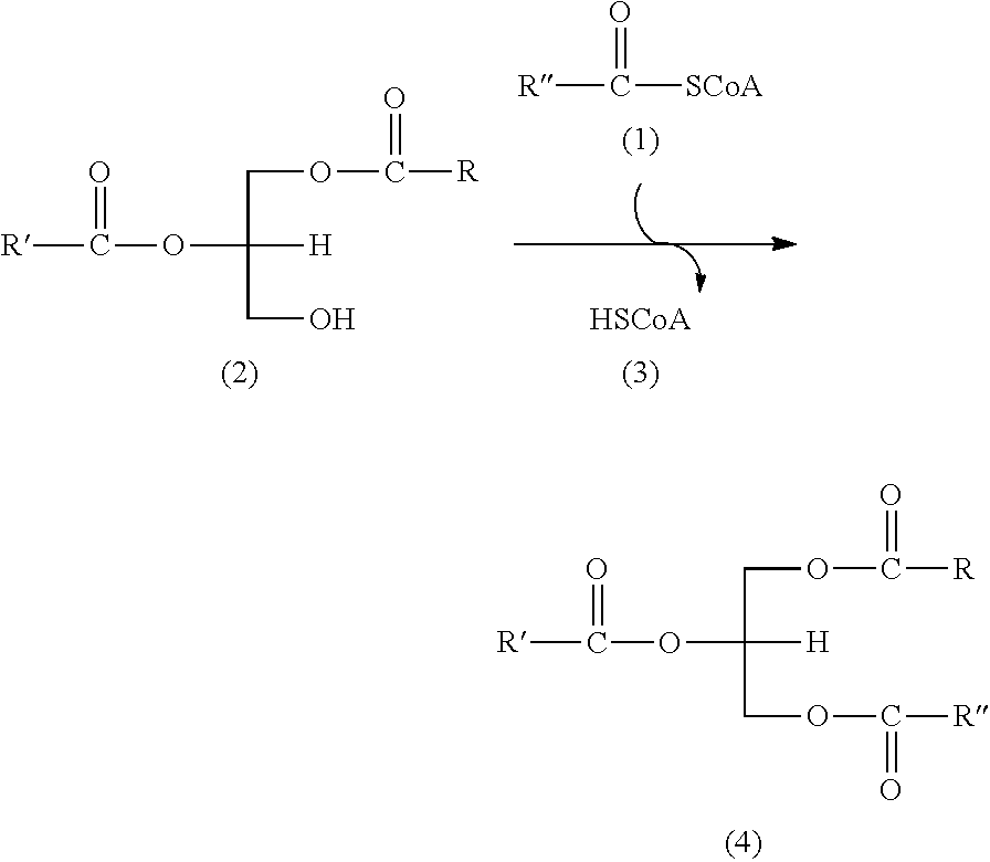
[R]C([SCoA])=O.C([R])(OC(COC([R])=O)([H])CO)=O.[HSCoA].C([R])(OC(COC([R])=O)([H])COC([R])=O)=O
